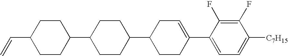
C1(F)=C(F)C(C2=CCC(C3CCC(C4CCC(C=C)CC4)CC3)CC2)=CC=C1[C7H15]
